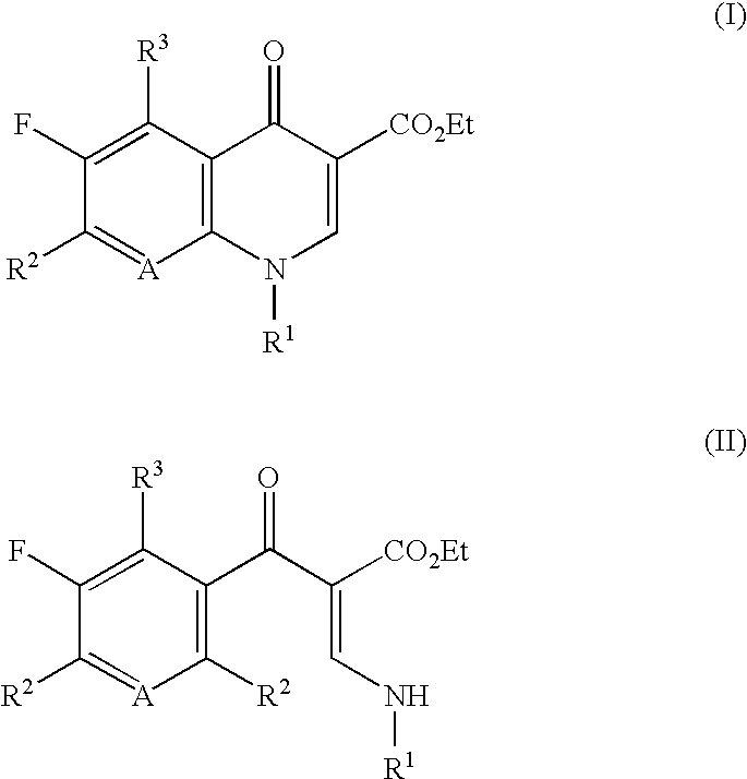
C12=C(C([R3])=C(F)C([R2])=[A]1)C(=O)C([CO2Et])=CN2[R1].C1([R2])=C(C(C([CO2Et])=CN[R1])=O)C([R3])=C(F)C([R2])=[A]1
